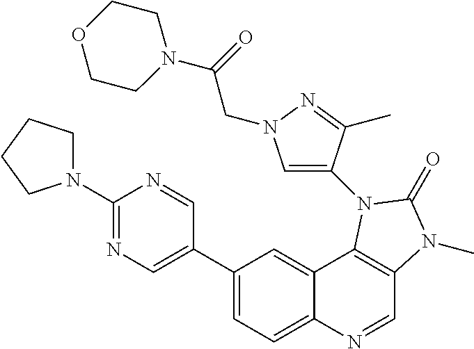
C1(N2CCCC2)=NC=C(C2=CC=C3C(=C2)C2=C(C=N3)N(C)C(=O)N2C2=CN(CC(=O)N3CCOCC3)N=C2C)C=N1
